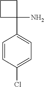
C1=CC(Cl)=CC=C1C1(N)CCC1
